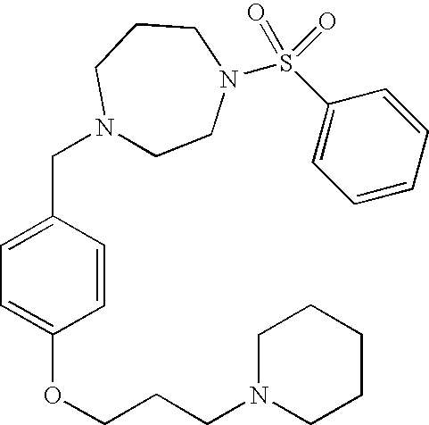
N1(CC2=CC=C(OCCCN3CCCCC3)C=C2)CCN(S(C2=CC=CC=C2)(=O)=O)CCC1
